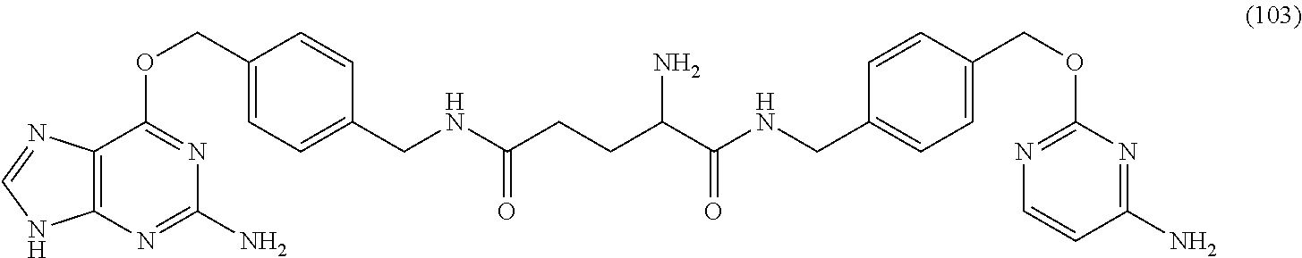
C12=C(N=CN1)C(OCC1=CC=C(CNC(CCC(C(NCC3=CC=C(COC4=NC=CC(N)=N4)C=C3)=O)N)=O)C=C1)=NC(N)=N2
